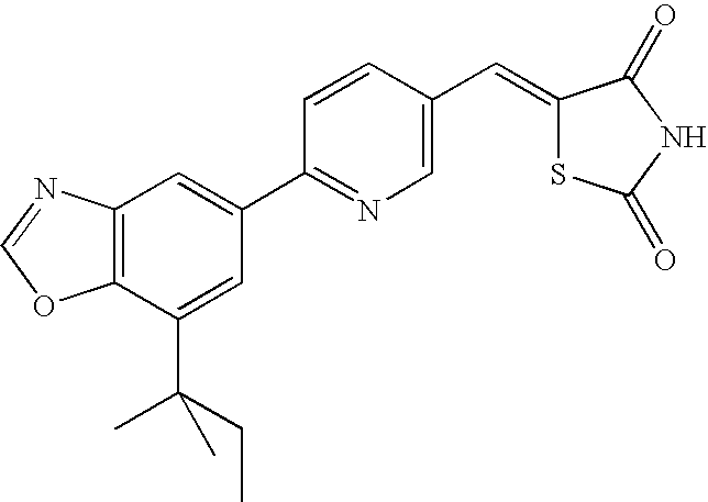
C1=NC2=C(O1)C(C(CC)(C)C)=CC(C1=NC=C(C=C3SC(=O)NC3=O)C=C1)=C2
